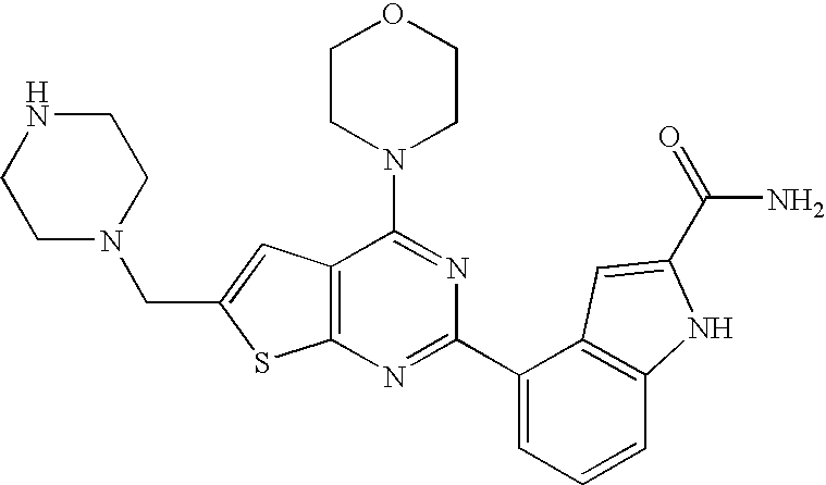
C12=C(N=C(C3=CC=CC4=C3C=C(C(=O)N)N4)N=C1N1CCOCC1)SC(CN1CCNCC1)=C2
